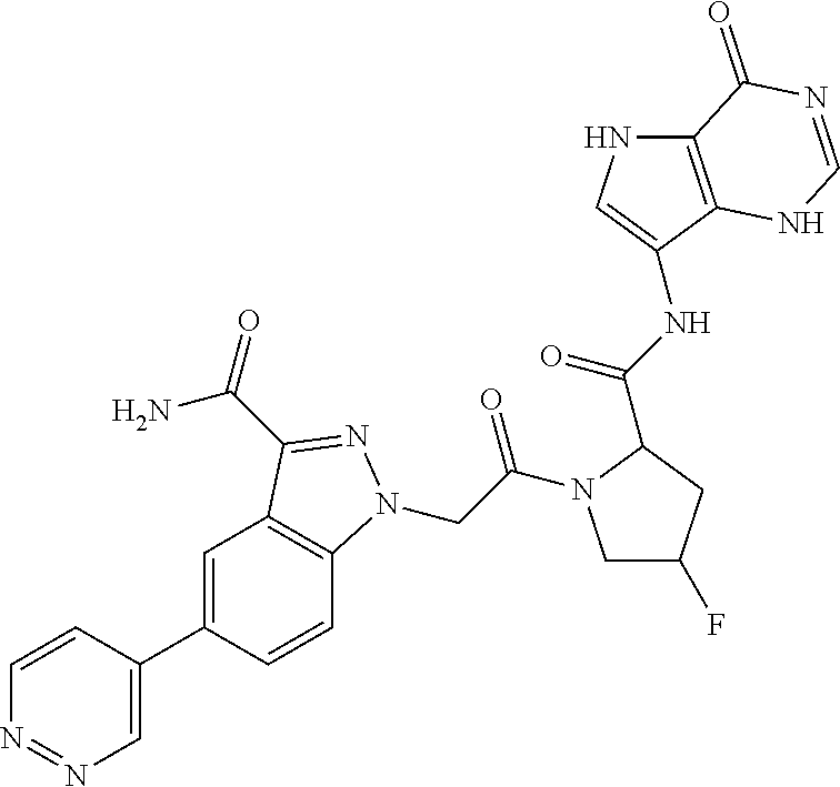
C1=C(C2=CC3=C(C=C2)N(CC(=O)N2CC(F)CC2C(=O)NC2=CNC4=C2NC=NC4=O)N=C3C(=O)N)C=CN=N1
